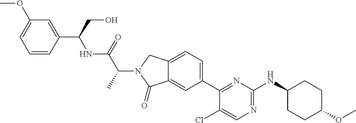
C1(Cl)=CN=C(NC2CCC(OC)CC2)N=C1C1=CC=C2C(=C1)C(=O)N(C(C(=O)NC(C1=CC(OC)=CC=C1)CO)C)C2
